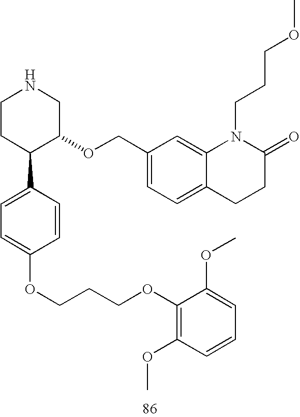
C1CC(C2=CC=C(OCCCOC3=C(OC)C=CC=C3OC)C=C2)C(OCC2=CC=C3C(=C2)N(CCCOC)C(=O)CC3)CN1
